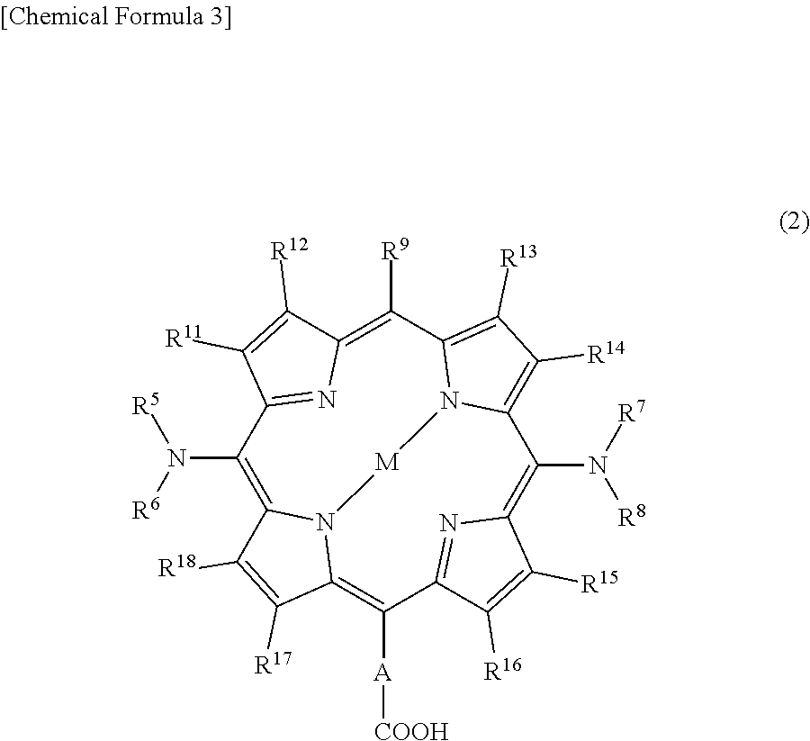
C1(N([R5])[R6])=C2N3C(=C([A][COOH])C4=NC(=C(N([R7])[R8])C5=C([R14])C([R13])=C(C([R9])=C6N=C1C([R11])=C6[R12])N5[M]3)C([R15])=C4[R16])C([R17])=C2[R18]
